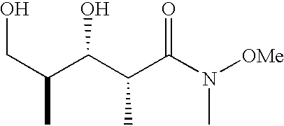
C(C(C(C(C(N([OMe])C)=O)C)O)C)O
